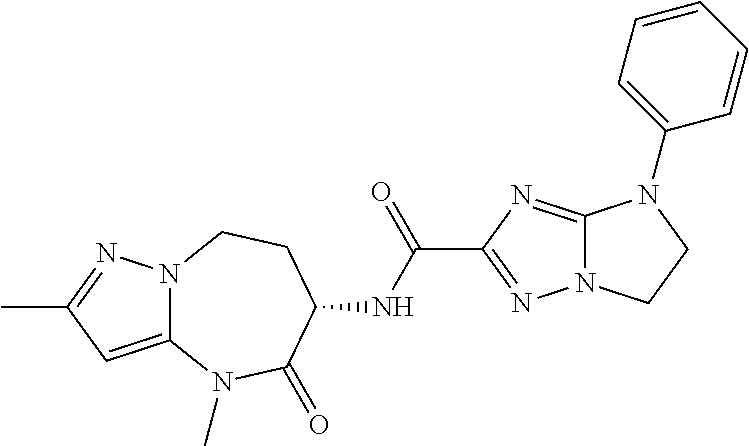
C12=CC(C)=NN1CCC(NC(C1=NN3C(=N1)N(C1=CC=CC=C1)CC3)=O)C(=O)N2C
